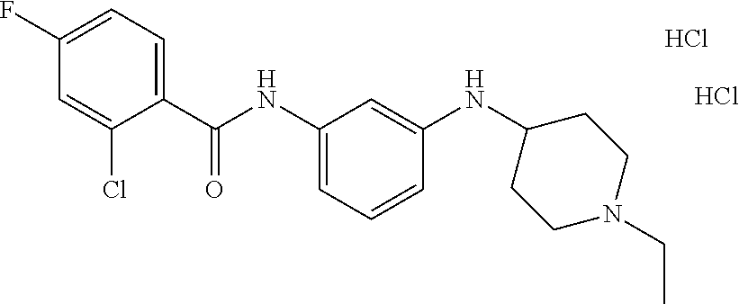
C1(F)=CC=C(C(NC2=CC=CC(NC3CCN(CC)CC3)=C2)=O)C(Cl)=C1.Cl.Cl
